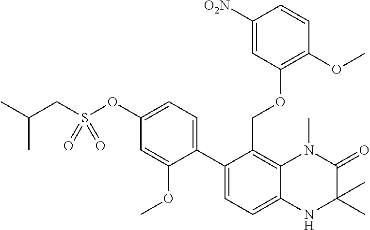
C12=C(COC3=C(OC)C=CC([O2N])=C3)C(C3=CC=C(OS(CC(C)C)(=O)=O)C=C3OC)=CC=C1NC(C)(C)C(=O)N2C
